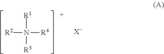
[R2]N([R4])([R1])[R3].[X-]
